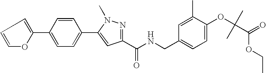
C1(C2=CC=C(C3=CC(C(NCC4=CC=C(OC(C(=O)OCC)(C)C)C(C)=C4)=O)=NN3C)C=C2)=CC=CO1
